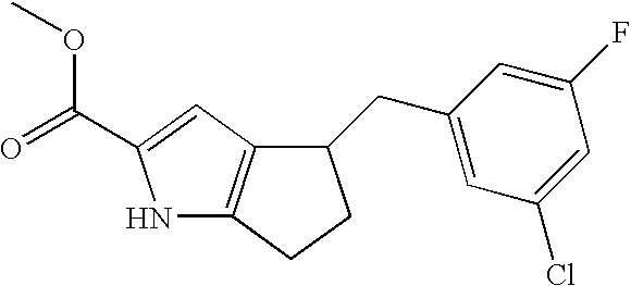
N1C2=C(C=C1C(=O)OC)C(CC1=CC(Cl)=CC(F)=C1)CC2
